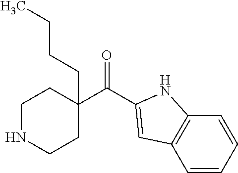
C(=O)(C1(CCCC)CCNCC1)C1=CC2=C(C=CC=C2)N1
